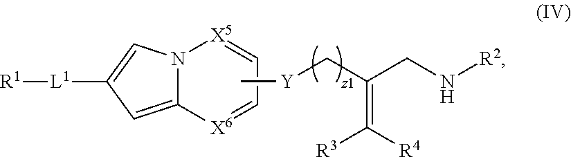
C1=[X6]C2=CC([L1][R1])=CN2[X5]=C1.C(C(CN[R2])=C([R4])[R3])[Y]C
